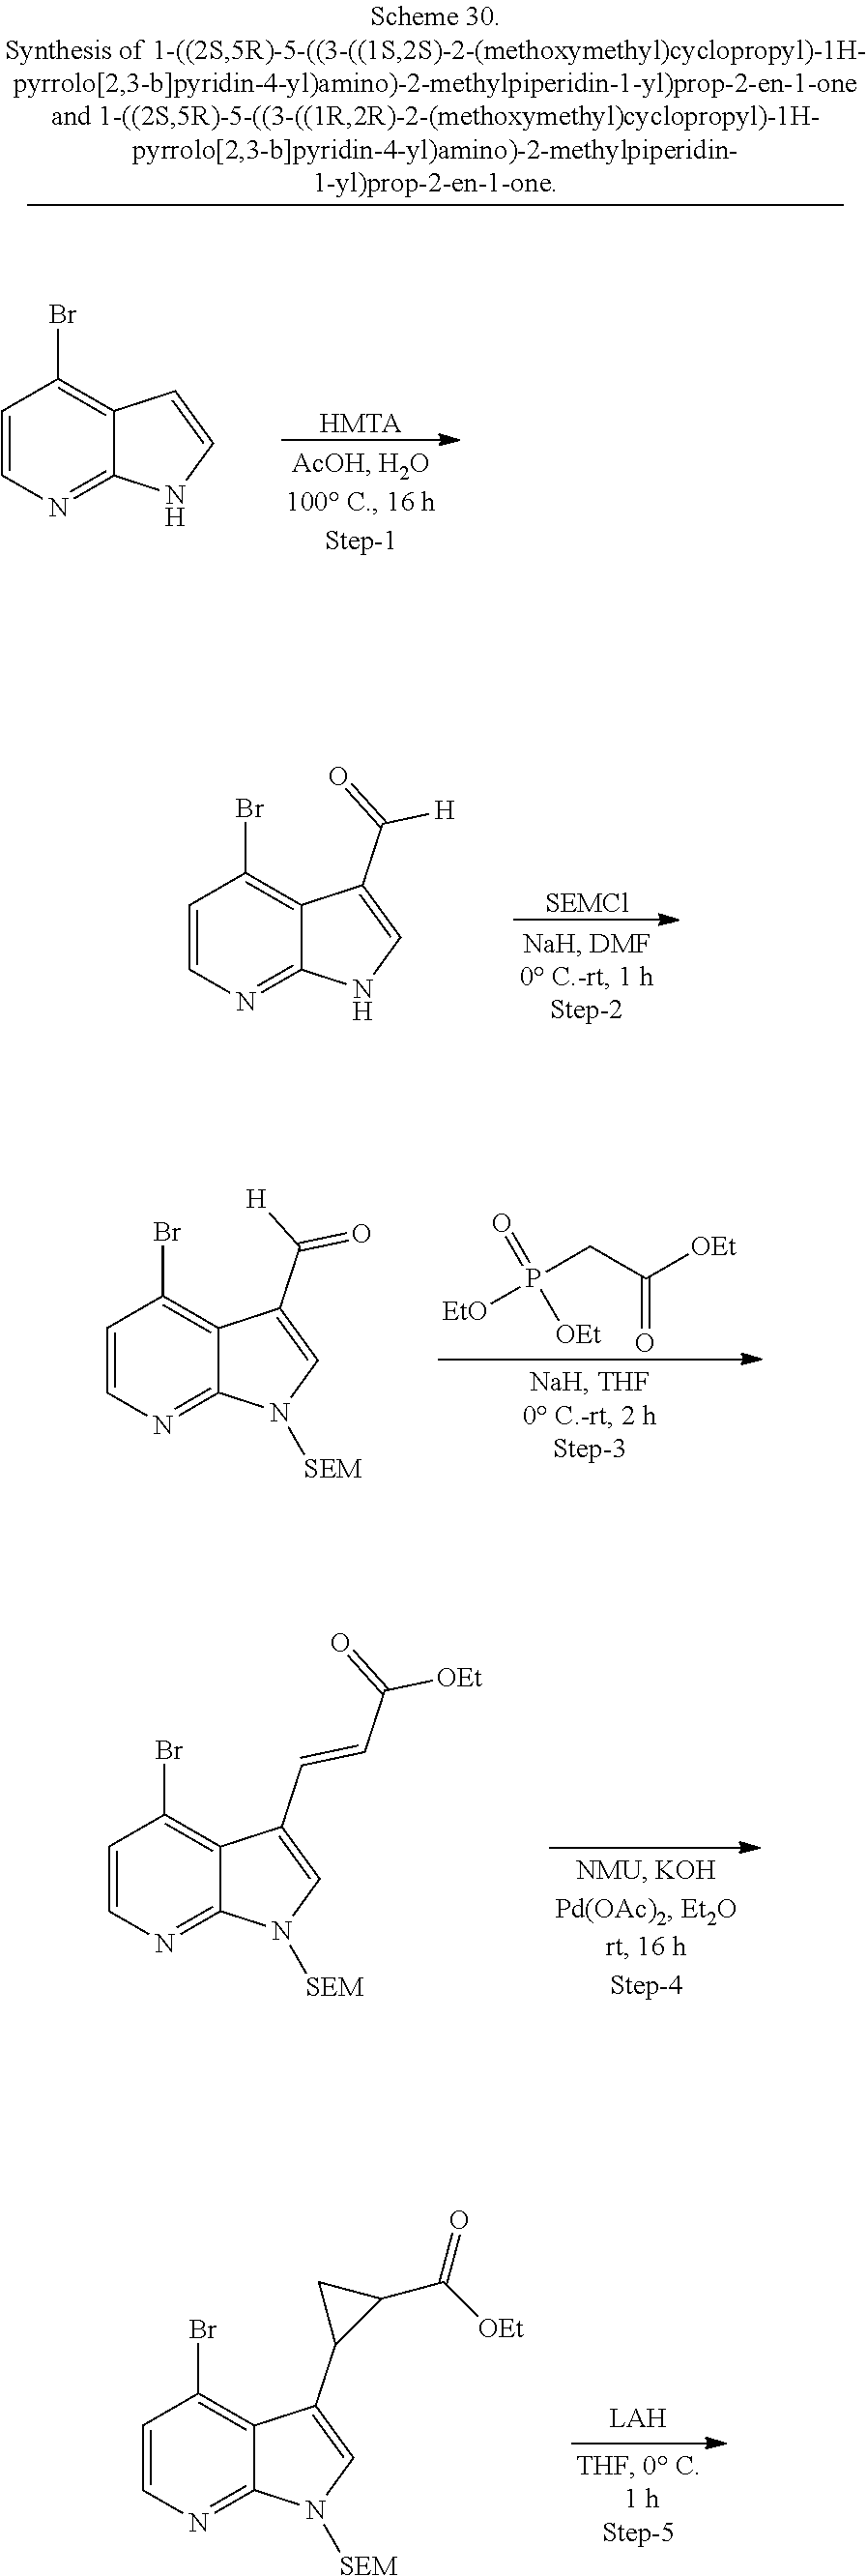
[SEMCl].C1=CN=C2C(=C1Br)C(C(=O)[H])=CN2.P(CC([OEt])=O)([EtO])(=O)[OEt].C1=CN=C2C(=C1Br)C(C([H])=O)=CN2[SEM].C1=CN=C2C(=C1Br)C(C=CC([OEt])=O)=CN2[SEM].C1=CN=C2C(=C1Br)C(C1C(C([OEt])=O)C1)=CN2[SEM].[HMTA].C1=CN=C2C(=C1Br)C=CN2
